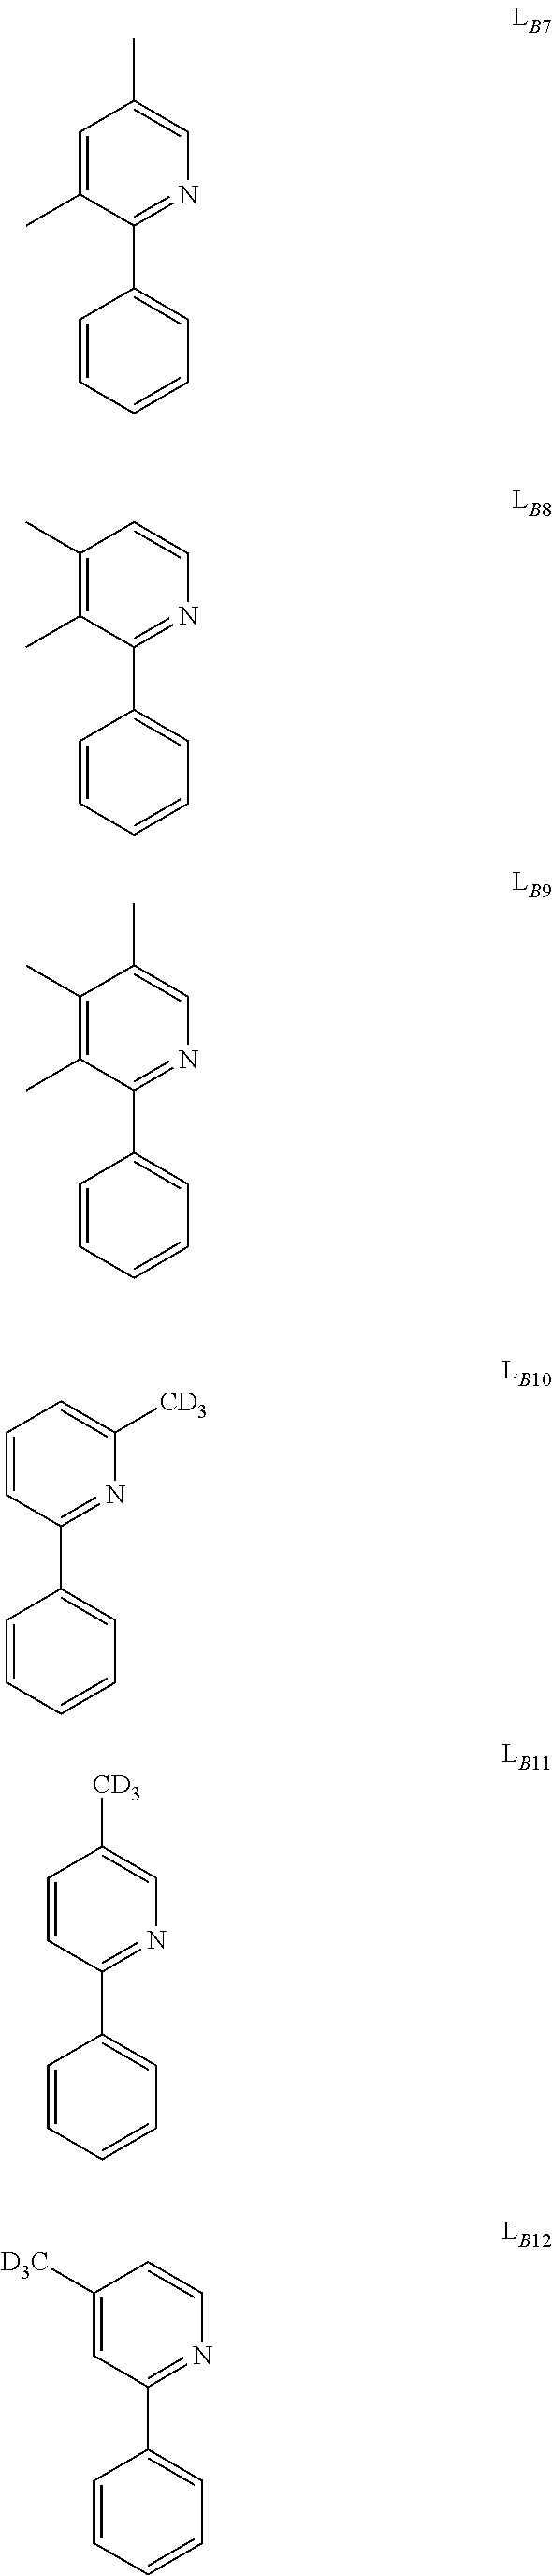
C1=C(C)C(C2=CC=CC=C2)=NC=C1C.C1(C)=C(C)C(C2=CC=CC=C2)=NC=C1.C1(C)=C(C)C(C2=CC=CC=C2)=NC=C1C.C1=CC(C2=CC=CC=C2)=NC([CD3])=C1.C1=CC(C2=CC=CC=C2)=NC=C1[CD3].C1([D3C])=CC(C2=CC=CC=C2)=NC=C1
